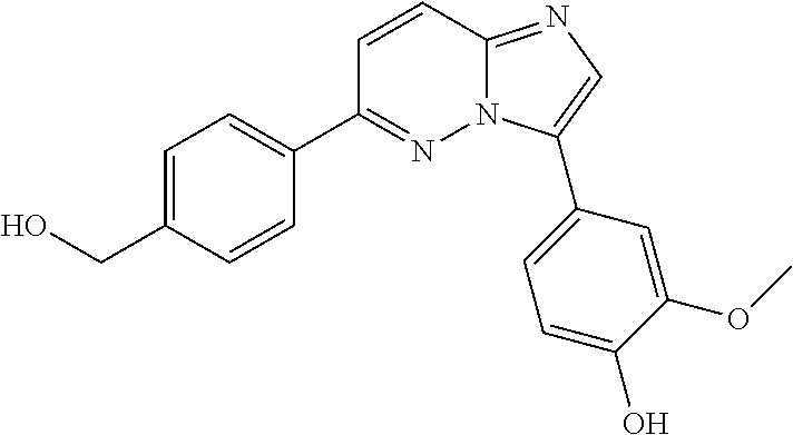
C1=C(CO)C=CC(C2=NN3C(=NC=C3C3=CC=C(O)C(OC)=C3)C=C2)=C1
